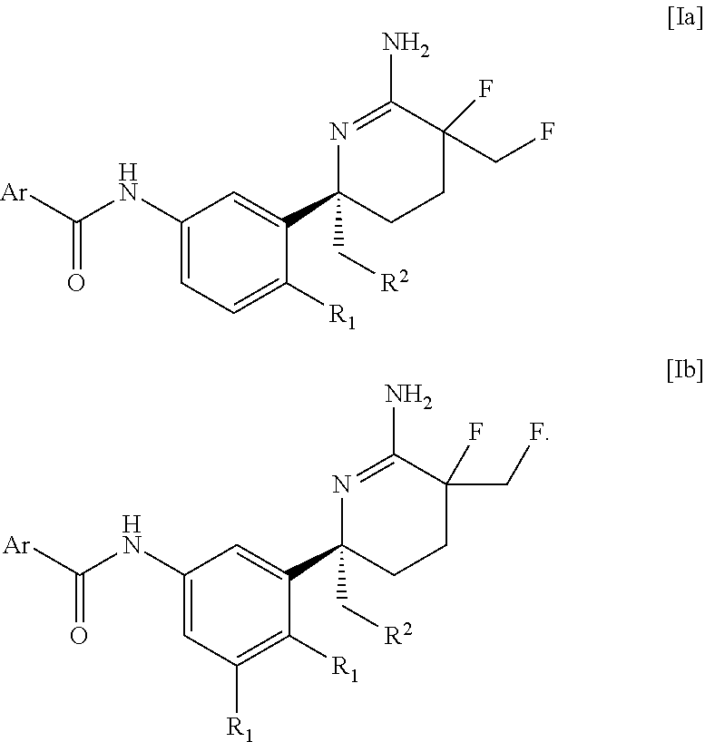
C1(NC([Ar])=O)=CC=C([R1])C(C2(C[R2])CCC(F)(CF)C(N)=N2)=C1.C1(NC([Ar])=O)=CC([R1])=C([R1])C(C2(C[R2])CCC(F)(CF)C(N)=N2)=C1
